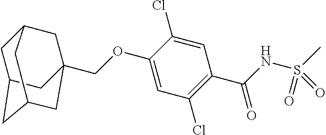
C(OC1=CC(Cl)=C(C(=O)NS(=O)(=O)C)C=C1Cl)C12CC3CC(CC(C1)C3)C2
